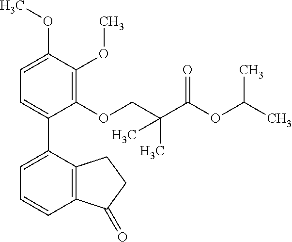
C1=C(OC)C(OC)=C(OCC(C(OC(C)C)=O)(C)C)C(C2=CC=CC3=C2CCC3=O)=C1
